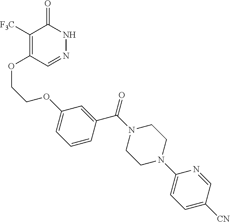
C1([F3C])=C(OCCOC2=CC=CC(C(=O)N3CCN(C4=CC=C([CN])C=N4)CC3)=C2)C=NNC1=O
